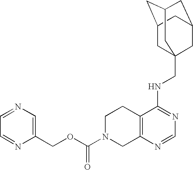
C12=C(N=CN=C1NCC13CC4CC(CC(C1)C4)C3)CN(C(OCC1=CN=CC=N1)=O)CC2
